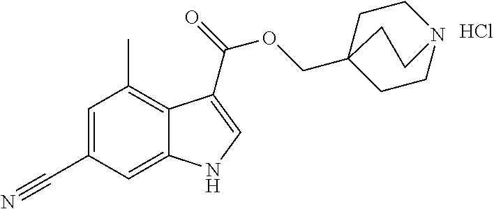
C1=C(C#N)C=C2C(=C1C)C(C(=O)OCC13CCN(CC1)CC3)=CN2.Cl
